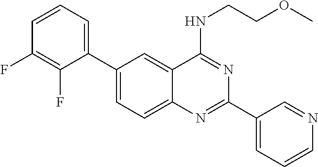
C1(C2=CC=CC(F)=C2F)=CC=C2C(=C1)C(NCCOC)=NC(C1=CC=CN=C1)=N2
